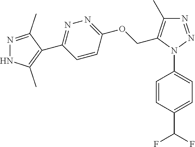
C1=CC(N2N=NC(C)=C2COC2=NN=C(C3=C(C)NN=C3C)C=C2)=CC=C1C(F)F
